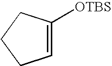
C1=C([OTBS])CCC1
